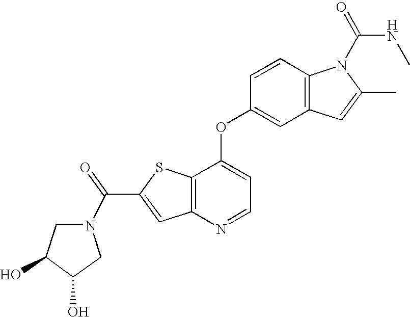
C12=C(C(OC3=CC4=C(C=C3)N(C(=O)NC)C(C)=C4)=CC=N1)SC(C(=O)N1CC(O)C(O)C1)=C2
